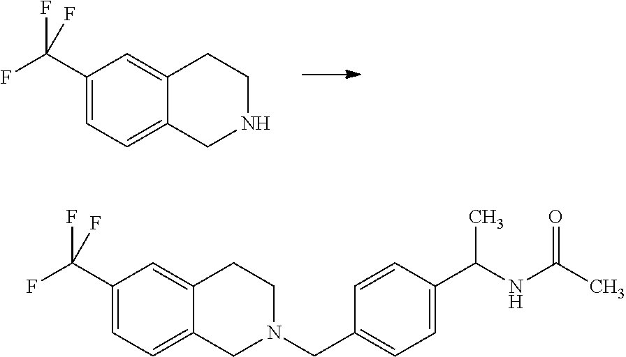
C1(C(F)(F)F)=CC=C2C(=C1)CCNC2.C1(C(F)(F)F)=CC=C2C(=C1)CCN(CC1=CC=C(C(NC(C)=O)C)C=C1)C2
